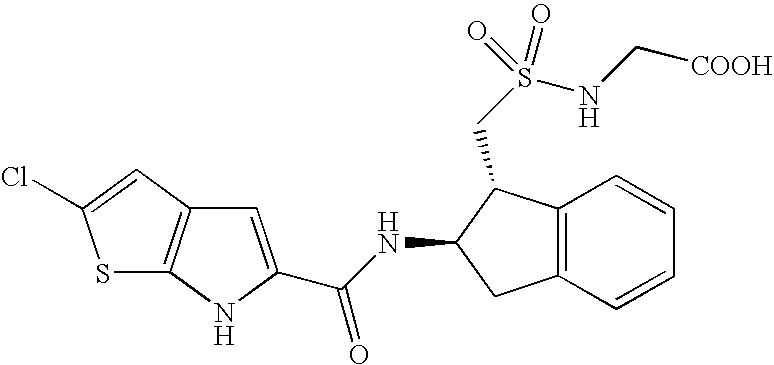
C1=C(C(NC2CC3=C(C2CS(NC[COOH])(=O)=O)C=CC=C3)=O)NC2=C1C=C(Cl)S2
